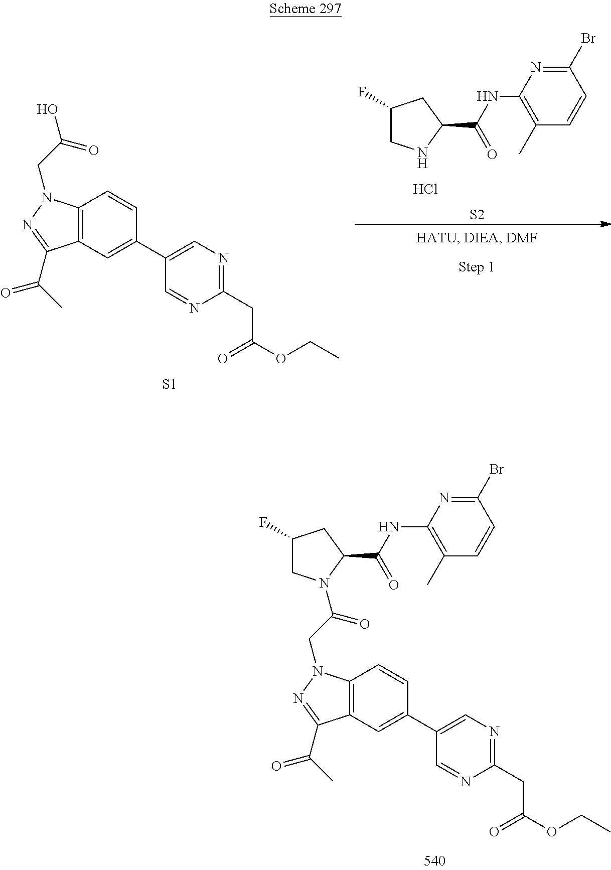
C1(C2=CC3=C(C=C2)N(CC(=O)N2CC(F)CC2C(=O)NC2=C(C)C=CC(Br)=N2)N=C3C(C)=O)=CN=C(CC(=O)OCC)N=C1.C1(C2=CC3=C(C=C2)N(CC(=O)O)N=C3C(C)=O)=CN=C(CC(=O)OCC)N=C1.[S1].Cl.C1(F)CNC(C(=O)NC2=C(C)C=CC(Br)=N2)C1.[S2]
